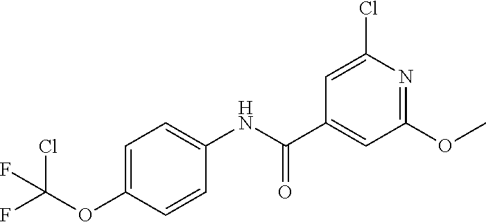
C1=C(OC(F)(Cl)F)C=CC(NC(C2=CC(OC)=NC(Cl)=C2)=O)=C1
